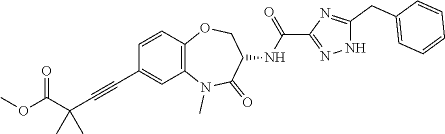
N1(C)C2=C(C=CC(C#CC(C(OC)=O)(C)C)=C2)OCC(NC(C2=NNC(CC3=CC=CC=C3)=N2)=O)C1=O
